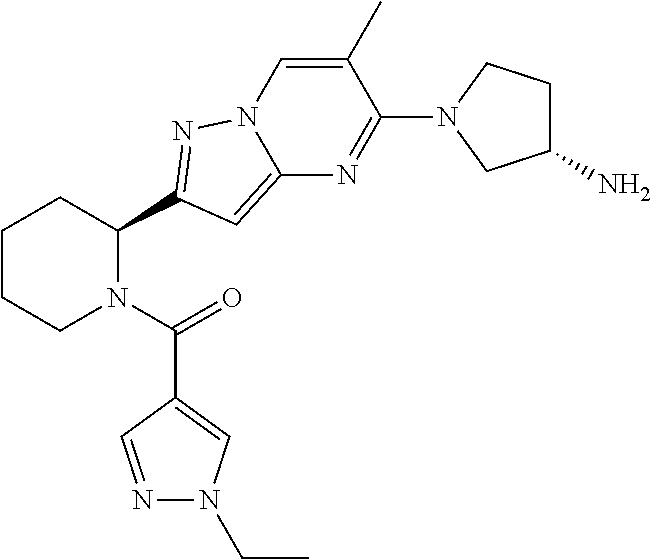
C1CCN(C(=O)C2=CN(CC)N=C2)C(C2=NN3C=C(C)C(N4CC(N)CC4)=NC3=C2)C1
